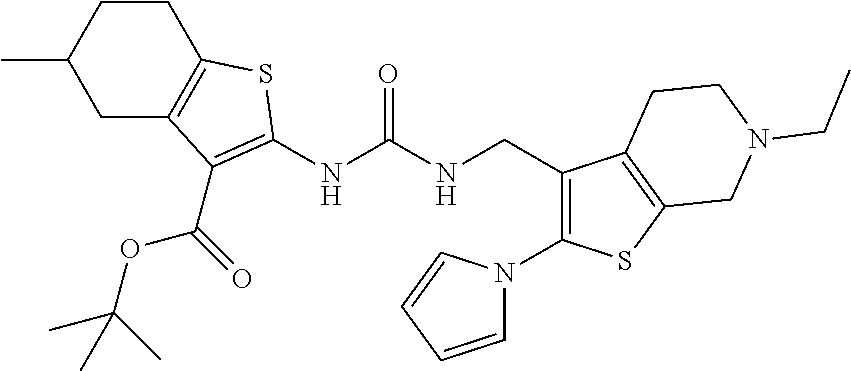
C1(C)CC2=C(CC1)SC(NC(NCC1=C(N3C=CC=C3)SC3=C1CCN(CC)C3)=O)=C2C(OC(C)(C)C)=O
